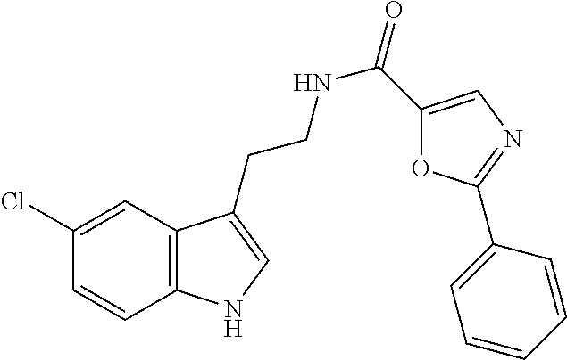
C12=C(C=C(Cl)C=C1)C(CCNC(=O)C1=CN=C(C3=CC=CC=C3)O1)=CN2
